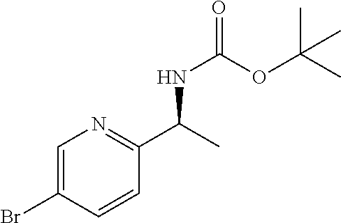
C1=C(Br)C=CC(C(C)NC(=O)OC(C)(C)C)=N1
